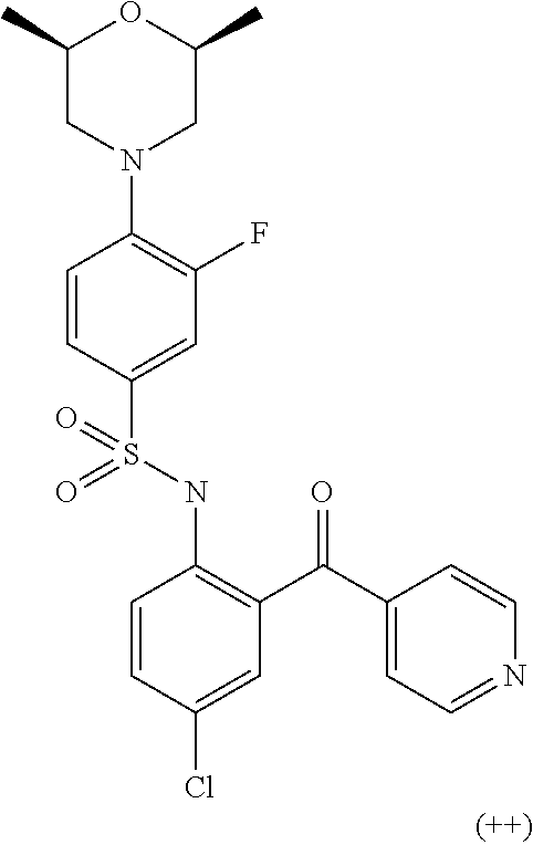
C1=CC(S(NC2=C(C(C3=CC=NC=C3)=O)C=C(Cl)C=C2)(=O)=O)=CC(F)=C1N1CC(C)OC(C)C1
